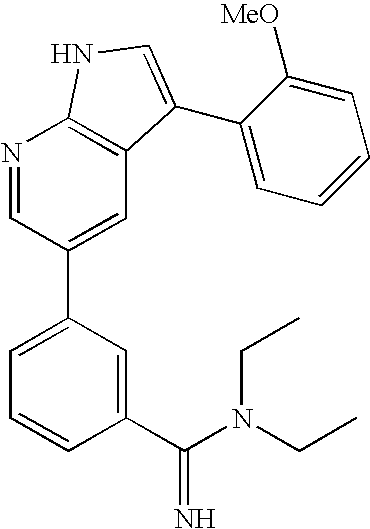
N1=CC(C2=CC=CC(C(N(CC)CC)=N)=C2)=CC2=C1NC=C2C1=CC=CC=C1[MeO]
